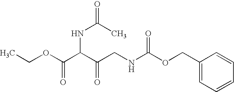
CCOC(C(C(CNC(OCC1=CC=CC=C1)=O)=O)NC(=O)C)=O
